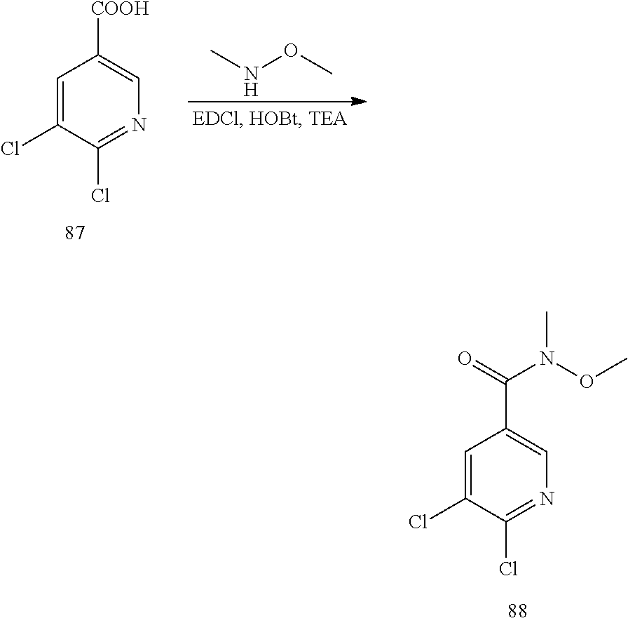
C1=C(Cl)C(Cl)=NC=C1C(=O)N(OC)C.CNOC.C1=C(Cl)C(Cl)=NC=C1[COOH]
